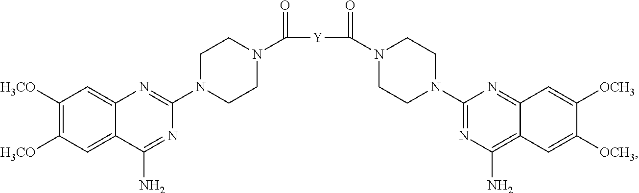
C([Y]C(N1CCN(C2=NC(N)=C3C(=N2)C=C([OCH3])C([OCH3])=C3)CC1)=O)(N1CCN(C2=NC3=CC([H3CO])=C([H3CO])C=C3C(N)=N2)CC1)=O
